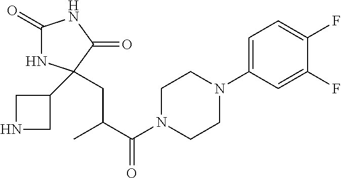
C1(=O)NC(C2CNC2)(CC(C(N2CCN(C3=CC=C(F)C(F)=C3)CC2)=O)C)C(=O)N1
